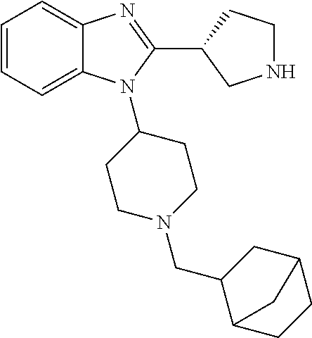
C1=CC=C2C(=C1)N=C(C1CNCC1)N2C1CCN(CC2CC3CCC2C3)CC1
